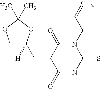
O=C1C(=CC2([H])COC(C)(C)O2)C(=O)NC(=S)N1CC=C
